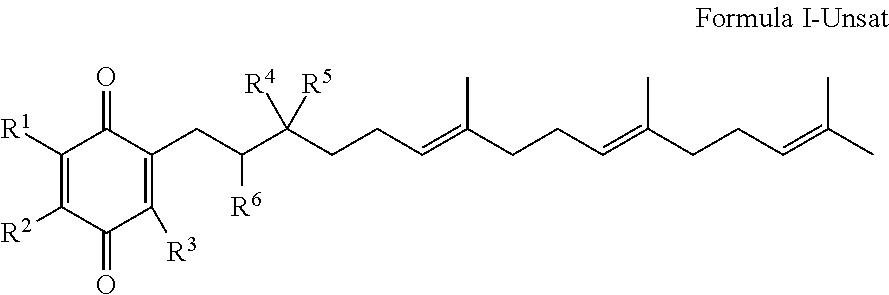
C1([R1])=C([R2])C(=O)C([R3])=C(CC(C(CCC=C(CCC=C(CCC=C(C)C)C)C)([R4])[R5])[R6])C1=O
